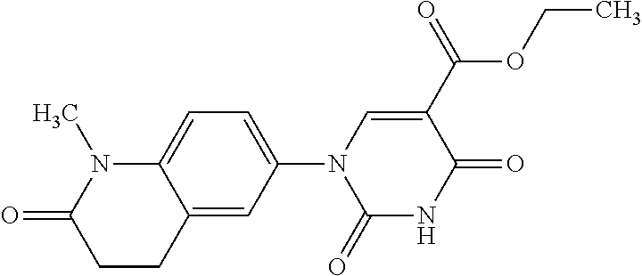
C12=CC(N3C(=O)NC(=O)C(C(=O)OCC)=C3)=CC=C1N(C)C(=O)CC2
